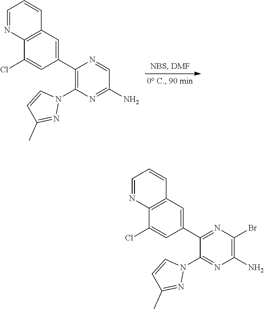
C1=NC2=C(C=C1)C=C(C1=C(N3C=CC(C)=N3)N=C(N)C=N1)C=C2Cl.C1=NC2=C(C=C1)C=C(C1=NC(Br)=C(N)N=C1N1C=CC(C)=N1)C=C2Cl
